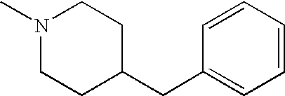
N1(C)CCC(CC2=CC=CC=C2)CC1
